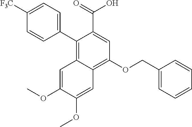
C1([F3C])=CC=C(C2=C3C(=C(OCC4=CC=CC=C4)C=C2C(=O)O)C=C(OC)C(OC)=C3)C=C1
